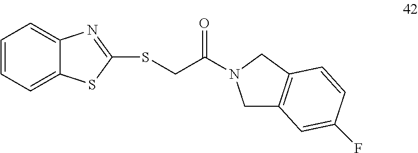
C1=CC=C2C(=C1)N=C(SCC(N1CC3=C(C1)C=CC(F)=C3)=O)S2
